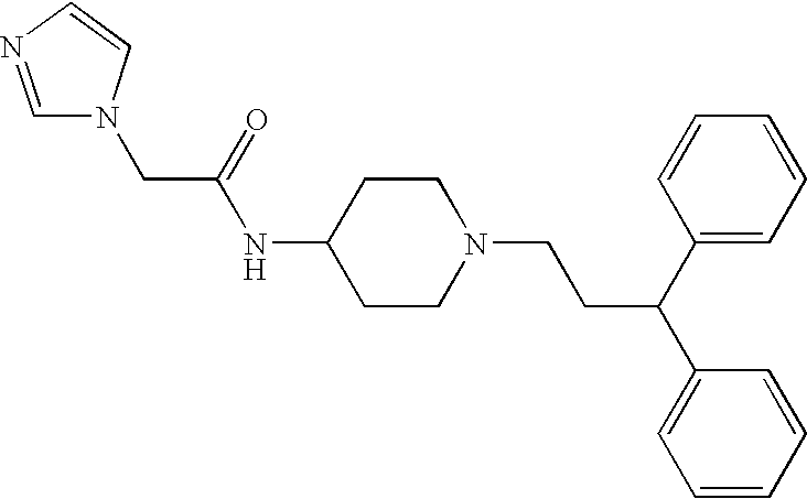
C1(NC(CN2C=NC=C2)=O)CCN(CCC(C2=CC=CC=C2)C2=CC=CC=C2)CC1
